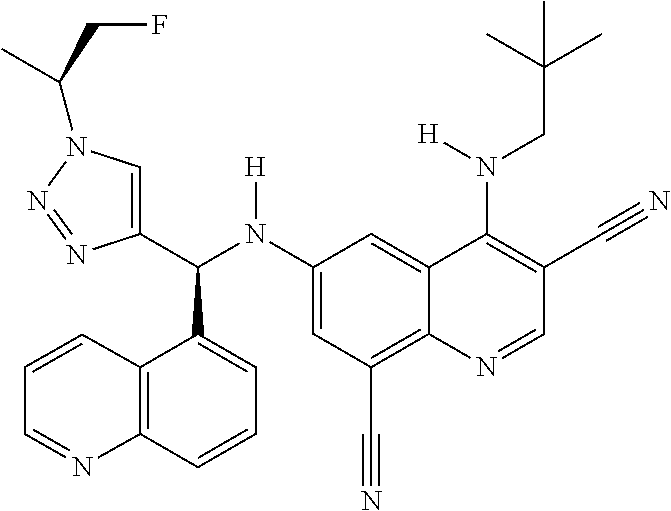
C1(N(C(C2=CN(C(C)CF)N=N2)C2=CC=CC3=C2C=CC=N3)[H])=CC(C#N)=C2C(=C1)C(N(CC(C)(C)C)[H])=C(C#N)C=N2
